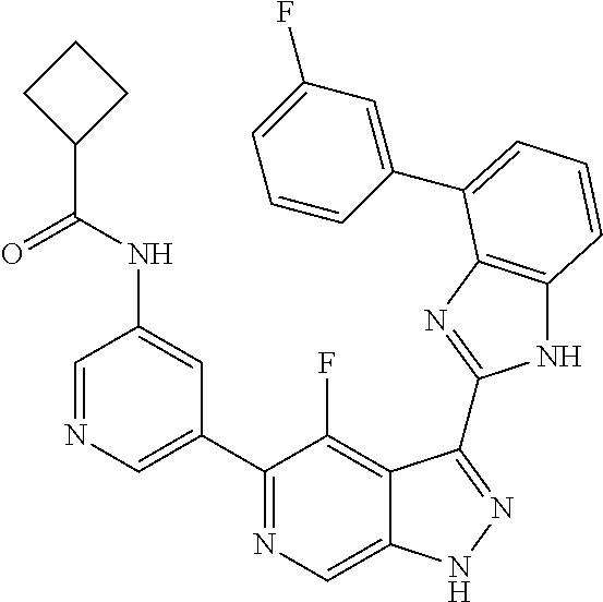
C1=NC=C(C2=NC=C3C(=C2F)C(C2=NC4=C(N2)C=CC=C4C2=CC(F)=CC=C2)=NN3)C=C1NC(C1CCC1)=O
